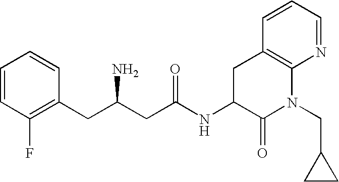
C1=CC(F)=C(CC(CC(NC2C(=O)N(CC3CC3)C3=C(C2)C=CC=N3)=O)N)C=C1
